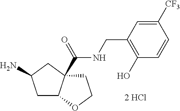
C1([CF3])=CC(CNC(=O)C23C(CC(N)C2)OCC3)=C(O)C=C1
